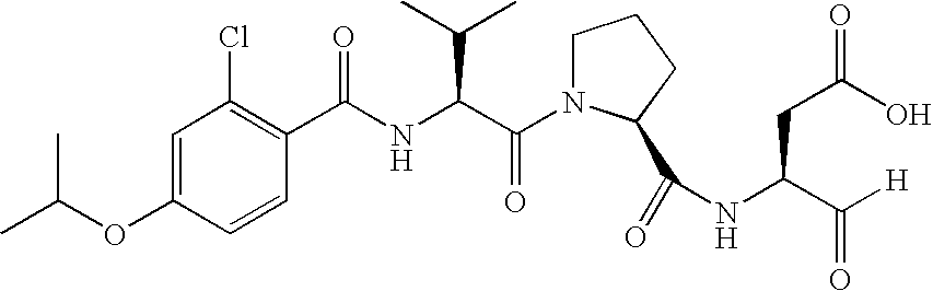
C1=CC(OC(C)C)=CC(Cl)=C1C(NC(C(N1CCCC1C(=O)NC(CC(O)=O)C([H])=O)=O)C(C)C)=O
